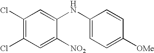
C1(Cl)=C(Cl)C=C([NO2])C(NC2=CC=C([OMe])C=C2)=C1
